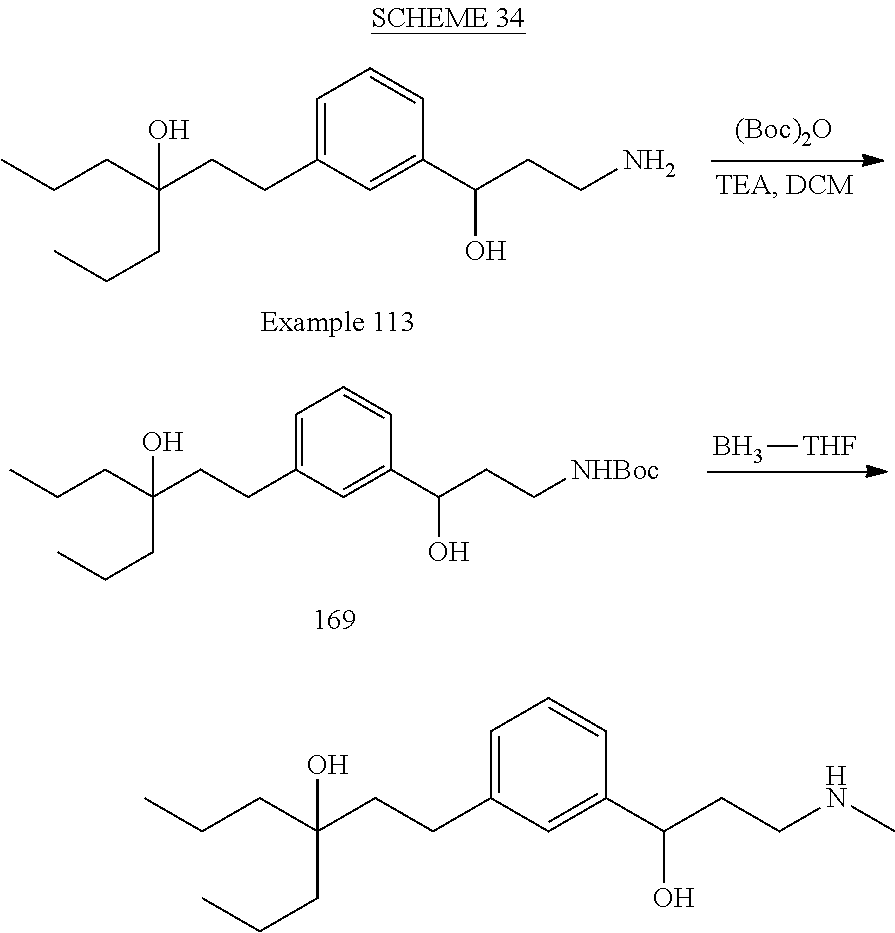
[(Boc)2O].C1=C(CCC(CCC)(CCC)O)C=C(C(CCN)O)C=C1.C1=C(CCC(CCC)(CCC)O)C=C(C(CC[NHBoc])O)C=C1.B[THF].C1=C(CCC(CCC)(CCC)O)C=C(C(CCNC)O)C=C1
